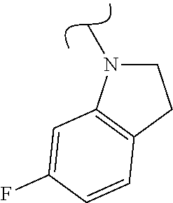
C1CC2=C(C=C(F)C=C2)N1C
